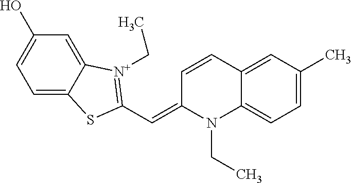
C1(=CC2=[N+](CC)C3=CC(O)=CC=C3S2)N(CC)C2=CC=C(C)C=C2C=C1
